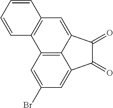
C12=C3C(=CC(Br)=C1)C(=O)C(=O)C3=CC1=C2C=CC=C1
